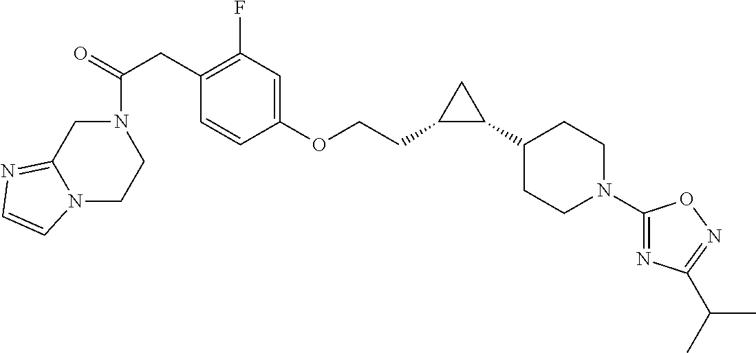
C(=O)(CC1=C(F)C=C(OCCC2C(C3CCN(C4=NC(C(C)C)=NO4)CC3)C2)C=C1)N1CC2=NC=CN2CC1
